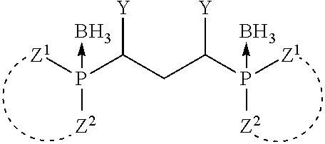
P(C(CC(P([Z1])([Z2])->B)[Y])[Y])([Z1])([Z2])->B
